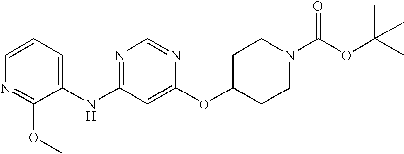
C1=CC=C(NC2=NC=NC(OC3CCN(C(OC(C)(C)C)=O)CC3)=C2)C(OC)=N1
